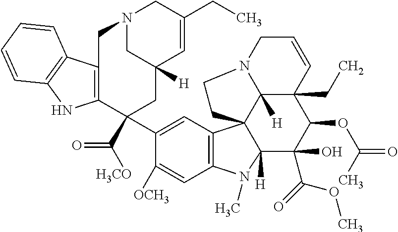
C1(C(OC)=O)(O)C(OC(=O)C)C2(CC)C3([H])N(CC=C2)CCC32C3=C(C=C([OCH3])C(C4(C([H3CO])=O)CC5([H])CN(CC(CC)=C5)CC5=C4NC4=C5C=CC=C4)=C3)N(C)C12[H]
